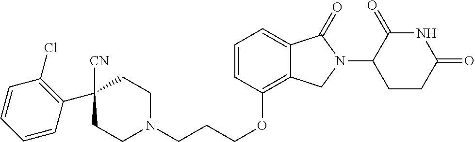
C1N(CCCOC2=C3C(=CC=C2)C(=O)N(C2C(=O)NC(=O)CC2)C3)CCC(C2=C(Cl)C=CC=C2)([CN])C1
